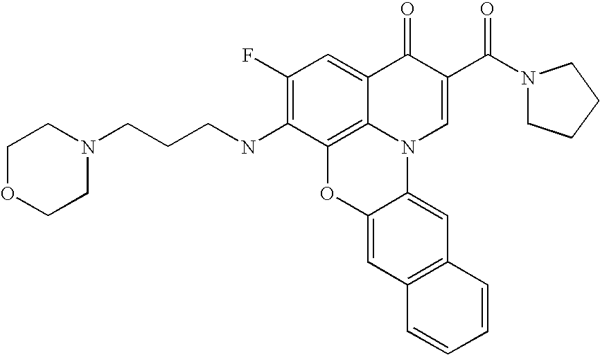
C1(F)=C(NCCCN2CCOCC2)C2=C3C(=C1)C(=O)C(C(N1CCCC1)=O)=CN3C1=CC3=C(C=C1O2)C=CC=C3
